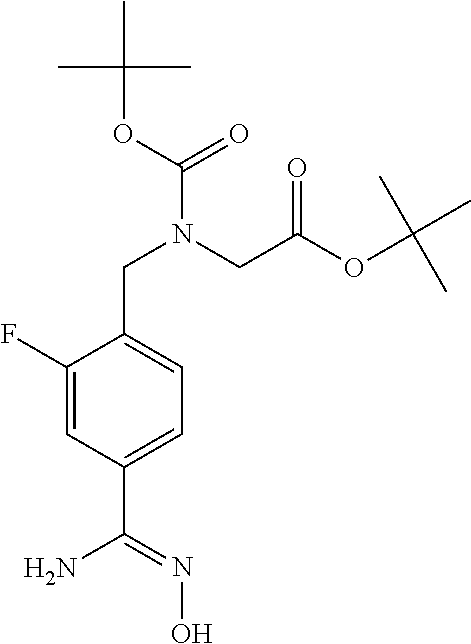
C1(F)=CC(C(=NO)N)=CC=C1CN(CC(OC(C)(C)C)=O)C(OC(C)(C)C)=O
